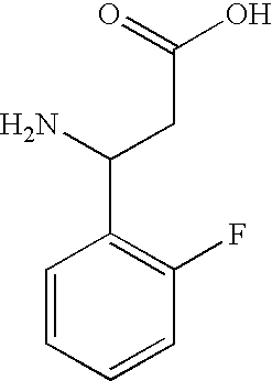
C(C(=O)O)C(N)C1=C(F)C=CC=C1
